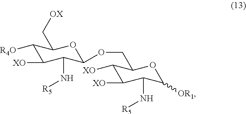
C1([R4O])C([XO])C(N[R5])C(OCC2C([XO])C([XO])C(N[R5])C([OR1])O2)OC1C[OX]
